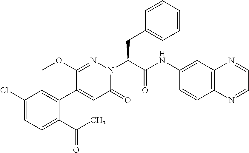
C1(Cl)=CC=C(C(C)=O)C(C2=CC(=O)N(C(C(=O)NC3=CC4=C(C=C3)N=CC=N4)CC3=CC=CC=C3)N=C2OC)=C1
